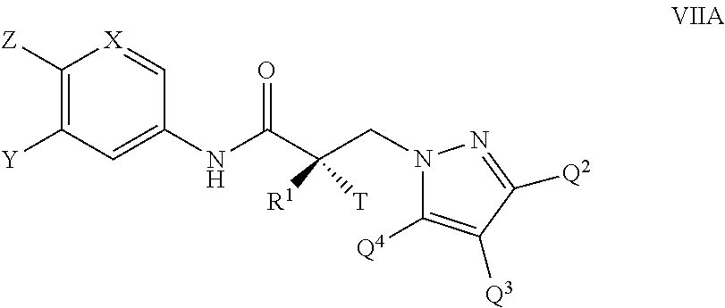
N(C(C([R1])(CN1C([Q4])=C([Q3])C([Q2])=N1)[T])=O)C1=CC([Y])=C([Z])[X]=C1
